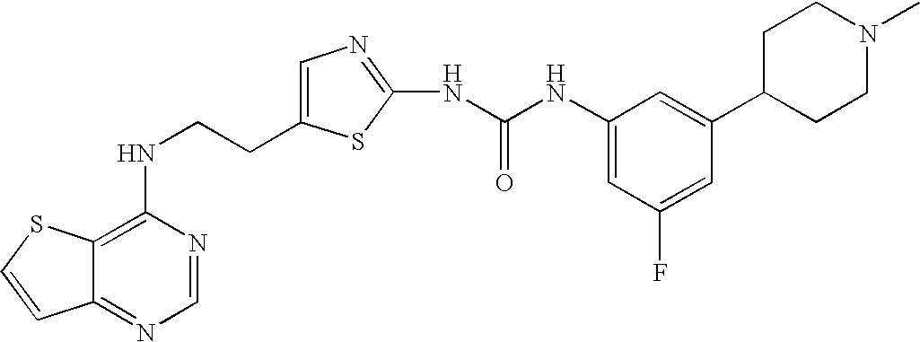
C(CNC1=C2C(=NC=N1)C=CS2)C1=CN=C(NC(=O)NC2=CC(F)=CC(C3CCN(C)CC3)=C2)S1
